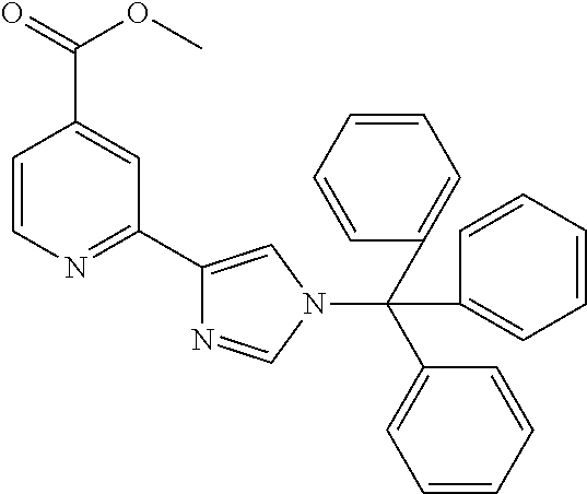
C1=CN=C(C2=CN(C(C3=CC=CC=C3)(C3=CC=CC=C3)C3=CC=CC=C3)C=N2)C=C1C(OC)=O
